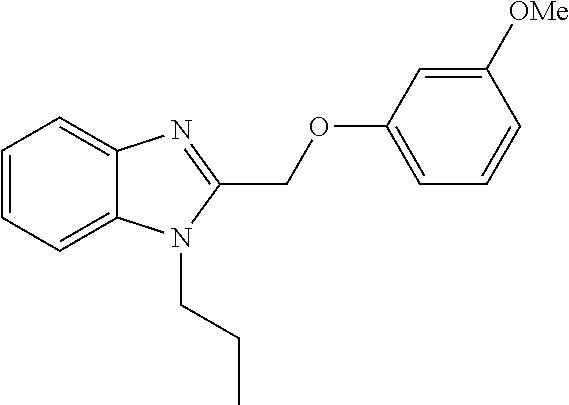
C1=CC=C2C(=C1)N=C(COC1=CC=CC([OMe])=C1)N2CCC
